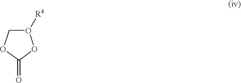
O1([R4])COC(=O)O1
